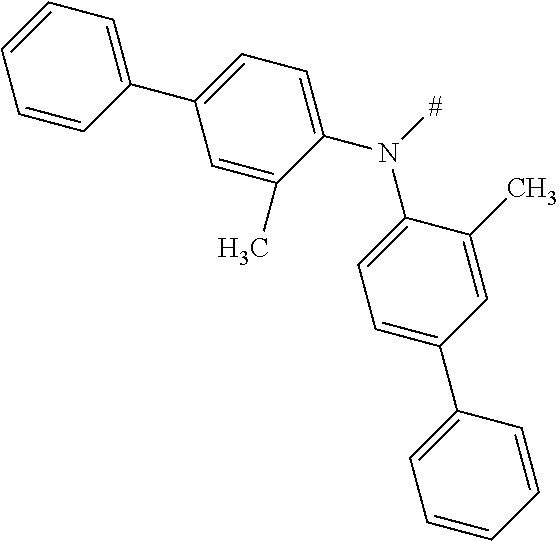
C1=C(C)C(N([#])C2=CC=C(C3=CC=CC=C3)C=C2C)=CC=C1C1=CC=CC=C1
